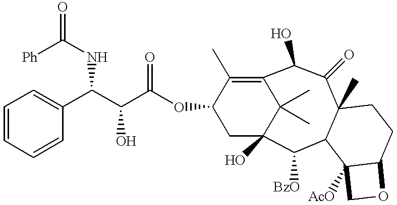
C12(C)C(=O)C(O)C3=C(C)C(OC(C(C(NC(=O)[Ph])C4=CC=CC=C4)O)=O)CC(O)(C([BzO])C1C1([AcO])C(CC2)OC1)C3(C)C
